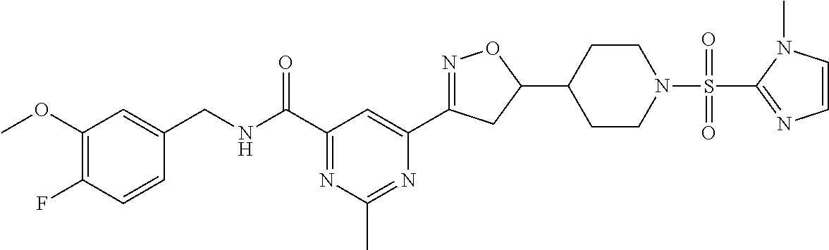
C1(OC)=C(F)C=CC(CNC(C2=NC(C)=NC(C3=NOC(C4CCN(S(C5=NC=CN5C)(=O)=O)CC4)C3)=C2)=O)=C1
